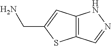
C12=C(SC(CN)=C1)C=NN2
